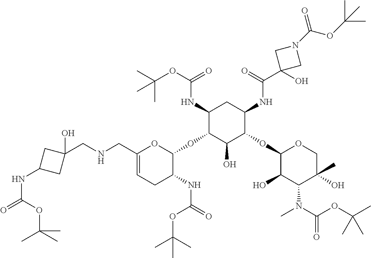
C1(NC(OC(C)(C)C)=O)C(OC2OC(CNCC3(O)CC(NC(OC(C)(C)C)=O)C3)=CCC2NC(=O)OC(C)(C)C)C(O)C(OC2C(O)C(N(C)C(OC(C)(C)C)=O)C(O)(C)CO2)C(NC(C2(O)CN(C(OC(C)(C)C)=O)C2)=O)C1
